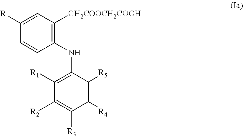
C1([R])=CC([CH2COOCH2COOH])=C(NC2=C([R1])C([R2])=C([R3])C([R4])=C2[R5])C=C1
